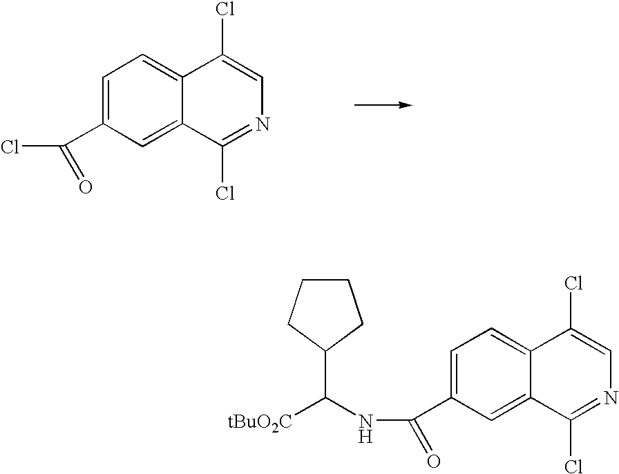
C(C1=CC=C2C(=C1)C(Cl)=NC=C2Cl)(=O)Cl.C(C1=CC=C2C(=C1)C(Cl)=NC=C2Cl)(NC([tBuO2C])C1CCCC1)=O
